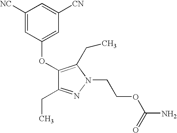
C1([NC])=CC(OC2=C(CC)N(CCOC(N)=O)N=C2CC)=CC([CN])=C1
